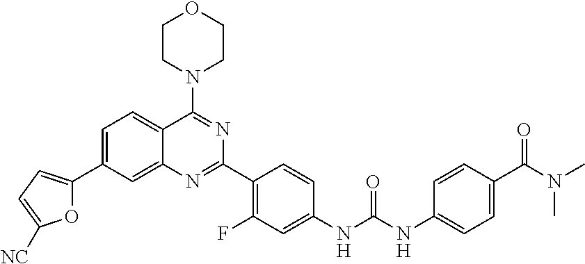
C1=C(C2=CC=C([NC])O2)C=C2C(=C1)C(N1CCOCC1)=NC(C1=C(F)C=C(NC(NC3=CC=C(C(N(C)C)=O)C=C3)=O)C=C1)=N2
